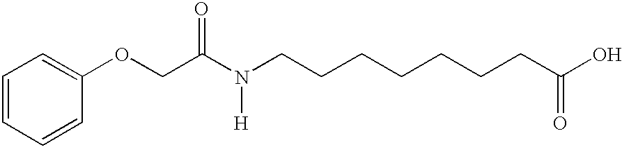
C1=CC=CC(OCC(N(CCCCCCCC(O)=O)[H])=O)=C1
